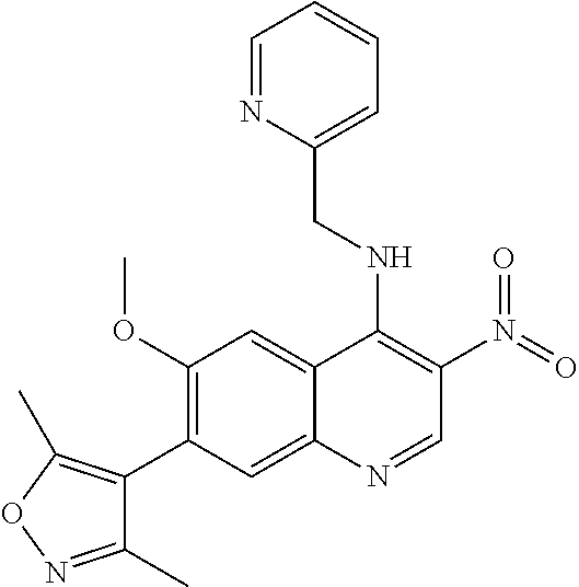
C1(OC)=C(C2=C(C)ON=C2C)C=C2C(=C1)C(NCC1=CC=CC=N1)=C(N(=O)=O)C=N2
